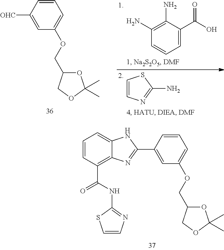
C1=CC(C(NC2=NC=CS2)=O)=C2C(=C1)NC(C1=CC(OCC3OC(C)(C)OC3)=CC=C1)=N2.C1(N)=C(N)C(C(O)=O)=CC=C1.C1=CN=C(N)S1.C1([OHC])=CC(OCC2OC(C)(C)OC2)=CC=C1
